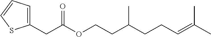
CC(=CCCC(CCOC(CC1=CC=CS1)=O)C)C
